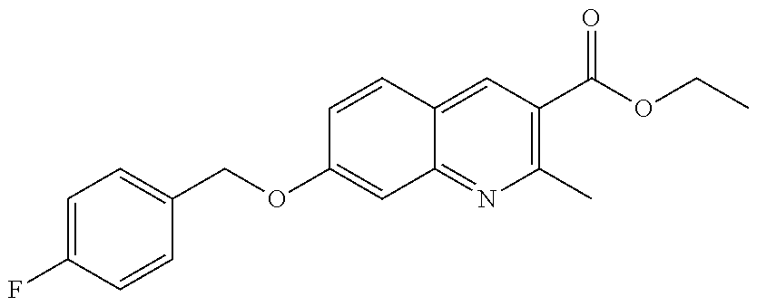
C1=C(F)C=CC(COC2=CC3=NC(C)=C(C(OCC)=O)C=C3C=C2)=C1
